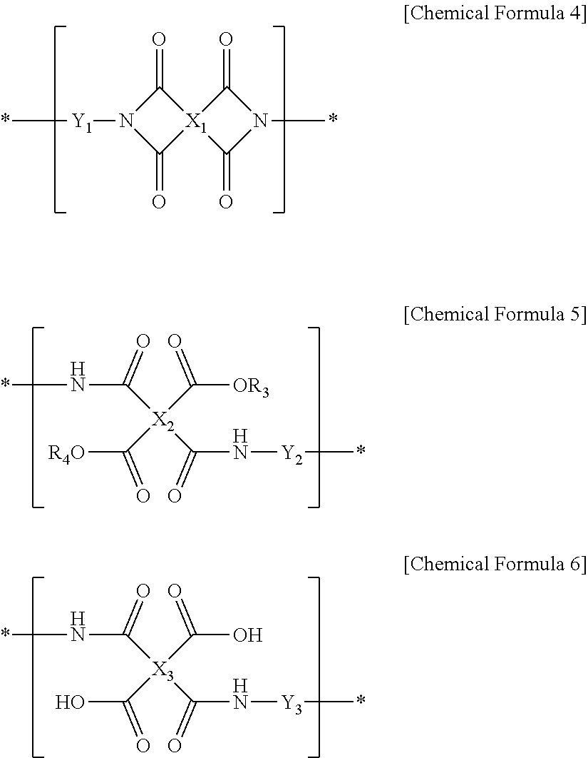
*[Y1]N1C(=O)[X1]2(C1=O)C(=O)N(*)C2=O.*NC(=O)[X2](C([OR3])=O)(C([R4O])=O)C(N[Y2]*)=O.*NC(=O)[X3](C(O)=O)(C(O)=O)C(N[Y3]*)=O
